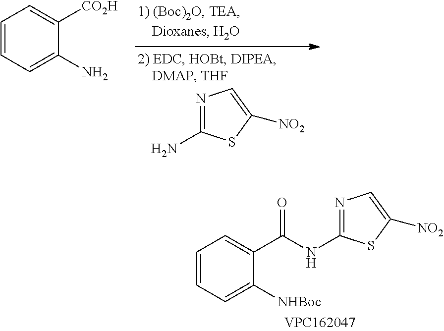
C1=CC=C(N)C([CO2H])=C1.NC1=NC=C([NO2])S1.C(C1=CC=CC=C1[NHBoc])(NC1=NC=C([NO2])S1)=O
